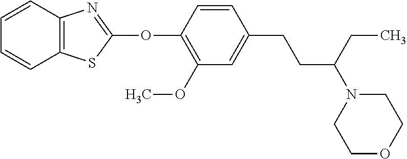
C1(OC2=NC3=C(S2)C=CC=C3)=C(OC)C=C(CCC(N2CCOCC2)CC)C=C1
